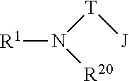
[R1]N([R20])[T][J]
